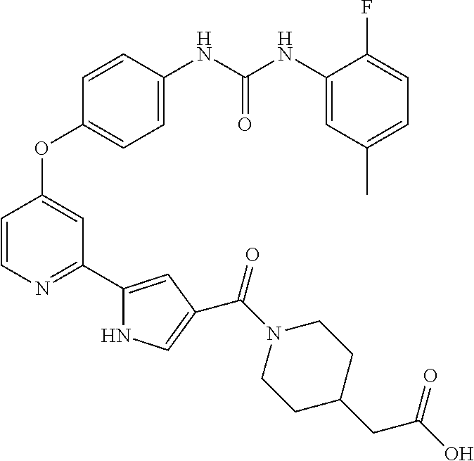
C1=CN=C(C2=CC(C(N3CCC(CC(O)=O)CC3)=O)=CN2)C=C1OC1=CC=C(NC(NC2=CC(C)=CC=C2F)=O)C=C1
